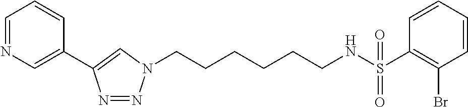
C(CCCCN1N=NC(C2=CN=CC=C2)=C1)CNS(C1=C(Br)C=CC=C1)(=O)=O
